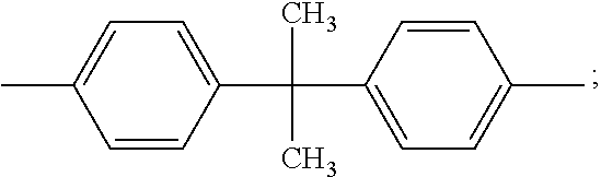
C1=C(C(C2=CC=C(C)C=C2)(C)C)C=CC(C)=C1
